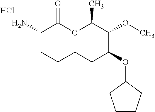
C1(N)CCCCC(OC2CCCC2)C(OC)C(C)OC1=O.Cl
